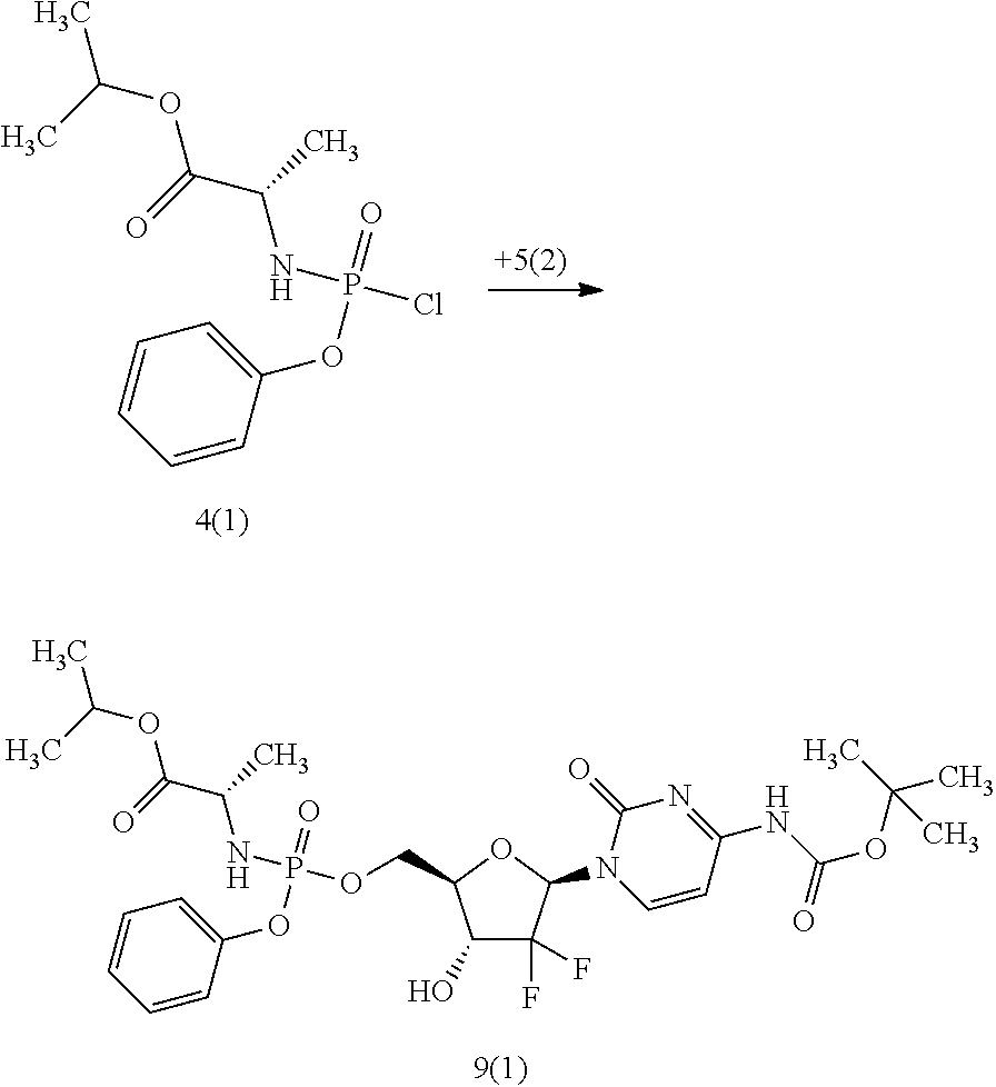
C1(O)C(F)(F)C(N2C=CC(NC(OC(C)(C)C)=O)=NC2=O)OC1COP(OC1=CC=CC=C1)(=O)NC(C(OC(C)C)=O)C.C1=CC=CC(OP(Cl)(=O)NC(C(OC(C)C)=O)C)=C1
